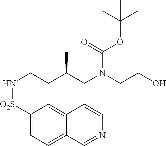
C1([O2S]NCCC(CN(CCO)C(=O)OC(C)(C)C)C)=CC=C2C(=C1)C=CN=C2
